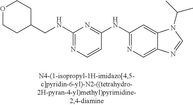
C1=CC(NC2=NC=C3C(=C2)N(C(C)C)C=N3)=NC(NCC2CCOCC2)=N1
